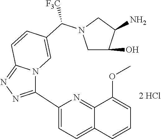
C1(C2=NN=C3N2C=C(C(N2CC(O)C(N)C2)[F3C])C=C3)=CC=C2C(=N1)C(OC)=CC=C2
